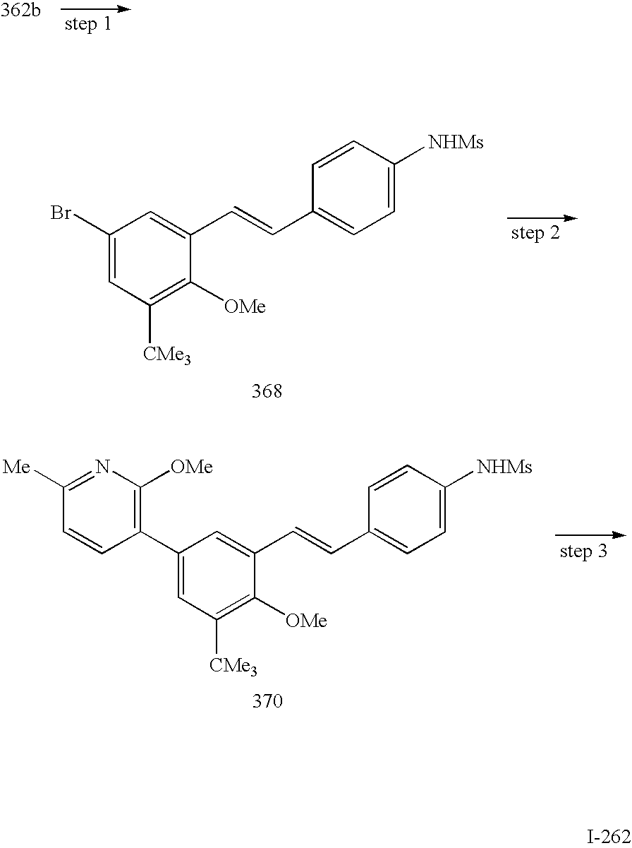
C1(Br)=CC([CMe3])=C([OMe])C(C=CC2=CC=C([NHMs])C=C2)=C1.C1(C2=CC([CMe3])=C([OMe])C(C=CC3=CC=C([NHMs])C=C3)=C2)=C([OMe])N=C([Me])C=C1
